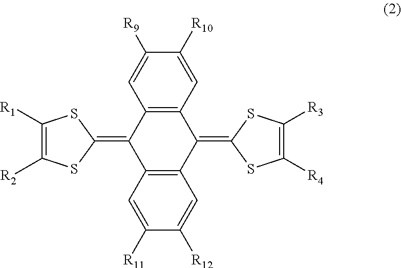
C12=C(C(=C3SC([R1])=C([R2])S3)C3=C(C1=C1SC([R4])=C([R3])S1)C=C([R12])C([R11])=C3)C=C([R9])C([R10])=C2
